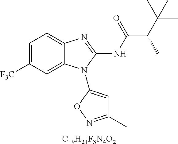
C1=C([F3C])C=C2C(=C1)N=C(NC(C(C(C)(C)C)C)=O)N2C1=CC(C)=NO1.[C19H21F3N4O2]
